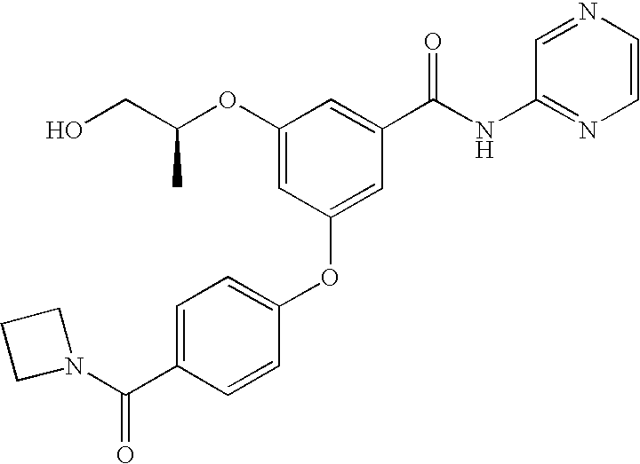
C1(OC2=CC(C(NC3=NC=CN=C3)=O)=CC(OC(CO)C)=C2)=CC=C(C(=O)N2CCC2)C=C1
